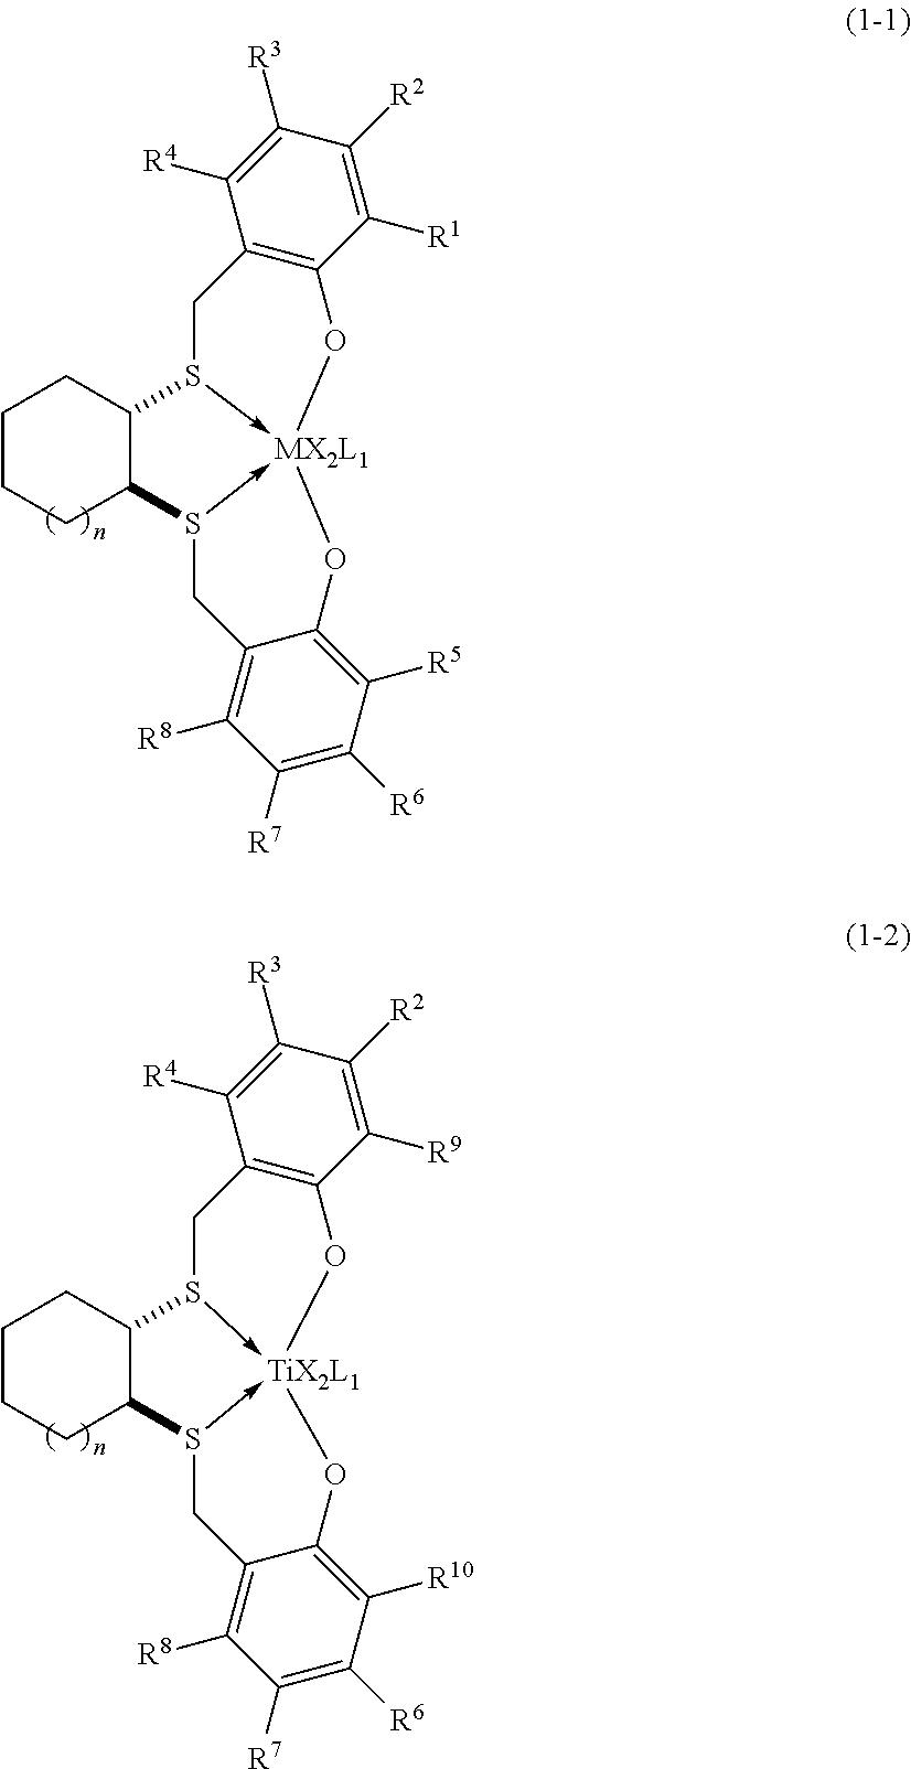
C12=C(C([R1])=C([R2])C([R3])=C1[R4])O[MX2L1]13-S(C2)C2CCCCC2S->1CC1=C([R8])C([R7])=C([R6])C([R5])=C1O3.C12=C(C([R9])=C([R2])C([R3])=C1[R4])O[TiX2L1]13-S(C2)C2CCCCC2S->1CC1=C([R8])C([R7])=C([R6])C([R10])=C1O3
